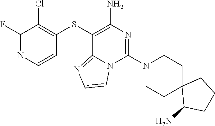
C1=CN=C(F)C(Cl)=C1SC1=C(N)N=C(N2CCC3(CC2)C(N)CCC3)N2C1=NC=C2
